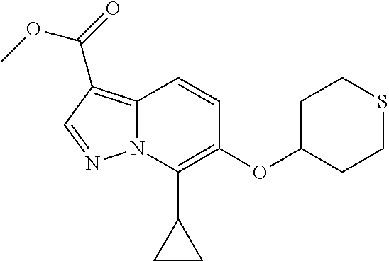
C1(OC2CCSCC2)=C(C2CC2)N2C(=C(C(=O)OC)C=N2)C=C1
